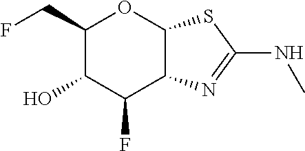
C1(CF)C(O)C(F)C2C(O1)SC(NC)=N2
